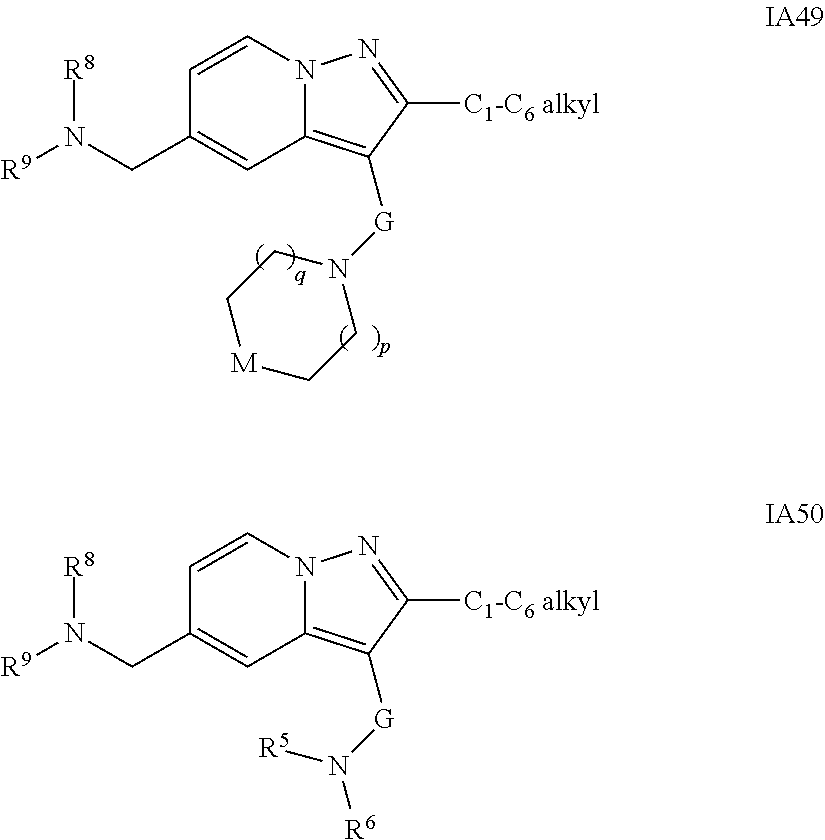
C1=CN2C(=C([G]N3CC[M]CC3)C([C1-C6 alkyl])=N2)C=C1CN([R9])[R8].C1=CN2C(=C([G]N([R5])[R6])C([C1-C6 alkyl])=N2)C=C1CN([R9])[R8]
